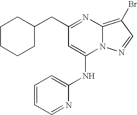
C1(CC2CCCCC2)=NC2=C(Br)C=NN2C(NC2=CC=CC=N2)=C1
